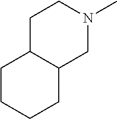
C1CCCC2C1CCN(C)C2
